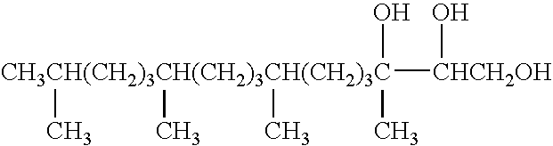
O[CH3CH(CH2)3CH(CH2)3CH(CH2)3C](C)(C)(C)(C)[CHCH2OH]O
